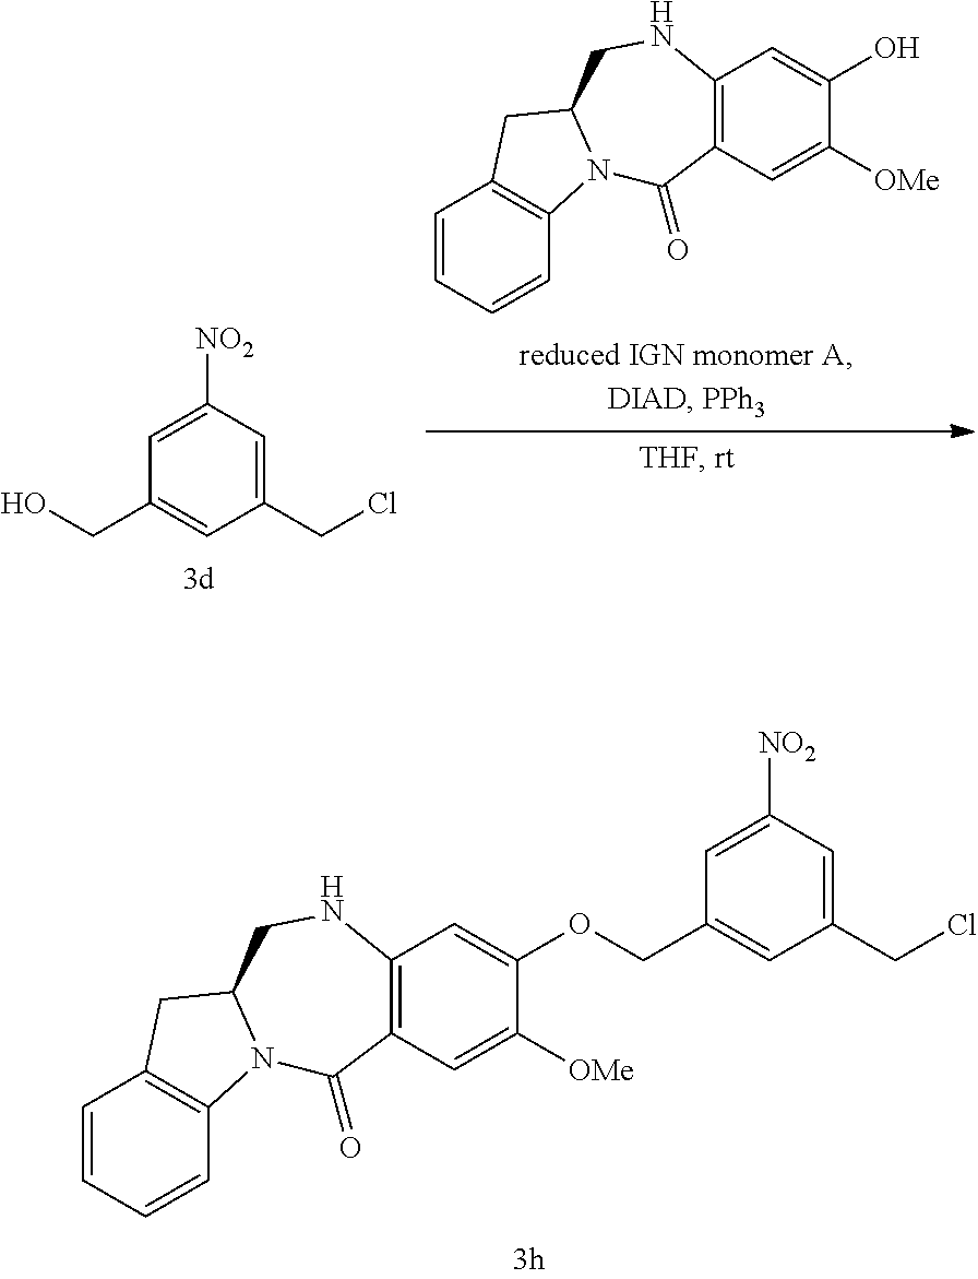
C1=CC=CC2=C1CC1N2C(=O)C2=C(NC1)C=C(OCC1=CC(CCl)=CC([NO2])=C1)C([OMe])=C2.C1(CCl)=CC([NO2])=CC(CO)=C1.C1=CC=CC2=C1CC1N2C(=O)C2=C(NC1)C=C(O)C([OMe])=C2
